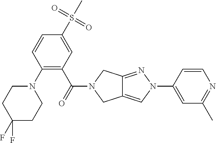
N1(C2=C(C(=O)N3CC4=CN(C5=CC(C)=NC=C5)N=C4C3)C=C(S(C)(=O)=O)C=C2)CCC(F)(F)CC1
